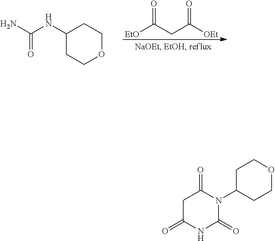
C1(NC(N)=O)CCOCC1.O=C(CC([OEt])=O)[EtO].C1C(=O)NC(=O)N(C2CCOCC2)C1=O
